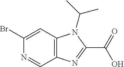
C1(Br)=CC2=C(C=N1)N=C(C(=O)O)N2C(C)C
